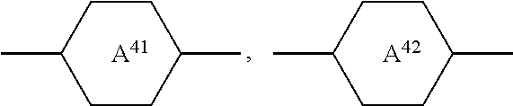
C1CC(C)CCC1C.[A41].C1CC(C)CCC1C.[A42]
